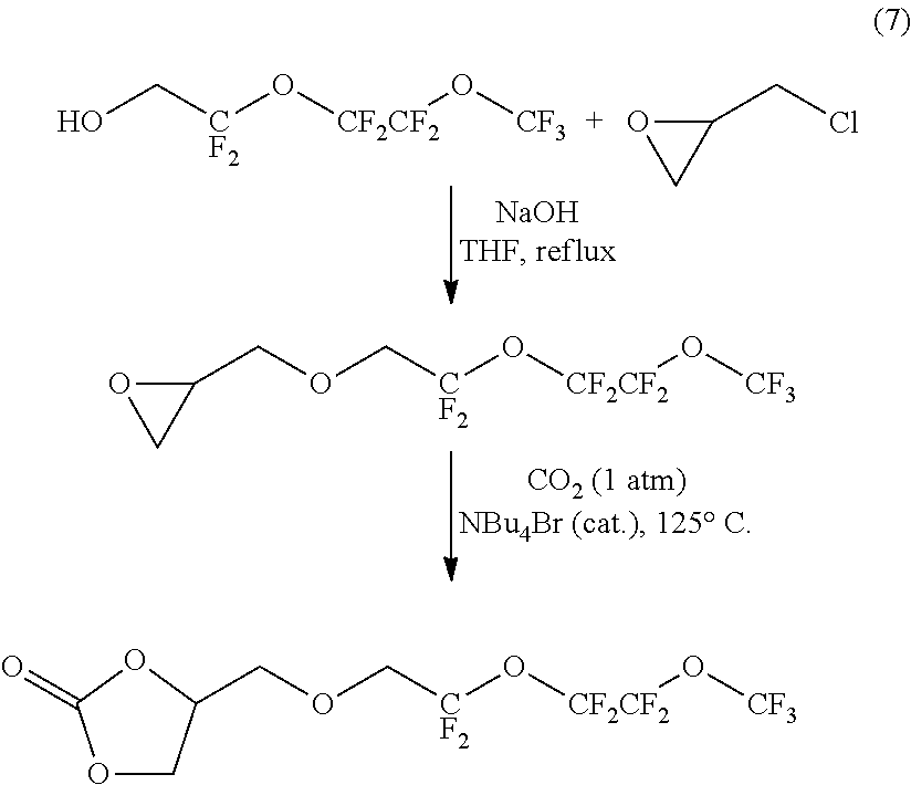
OC[CF2]O[CF2CF2]O[CF3].O1C(CCl)C1.O1C(COC[CF2]O[CF2CF2]O[CF3])C1.C(OC[CF2]O[CF2CF2]O[CF3])C1COC(=O)O1
